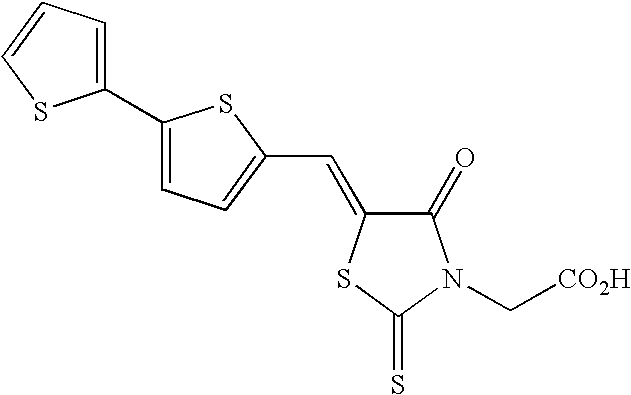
C1(C2=CC=CS2)=CC=C(C=C2C(=O)N(C[CO2H])C(=S)S2)S1
